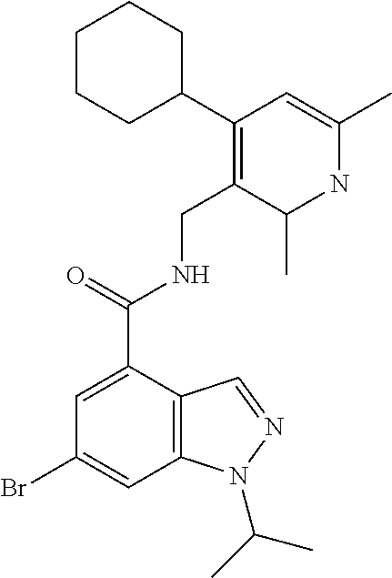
C1=C(C(=O)NCC2=C(C3CCCCC3)C=C(C)NC2C)C2=C(C=C1Br)N(C(C)C)N=C2
